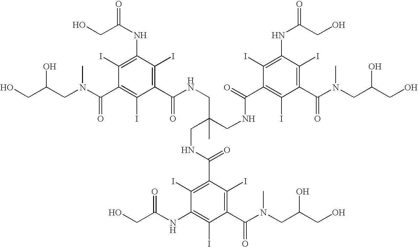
C1(C(NCC(CNC(C2=C(I)C(C(N(CC(CO)O)C)=O)=C(I)C(NC(CO)=O)=C2I)=O)(CNC(=O)C2=C(I)C(NC(CO)=O)=C(I)C(C(N(CC(CO)O)C)=O)=C2I)C)=O)=C(I)C(NC(=O)CO)=C(I)C(C(N(CC(CO)O)C)=O)=C1I
